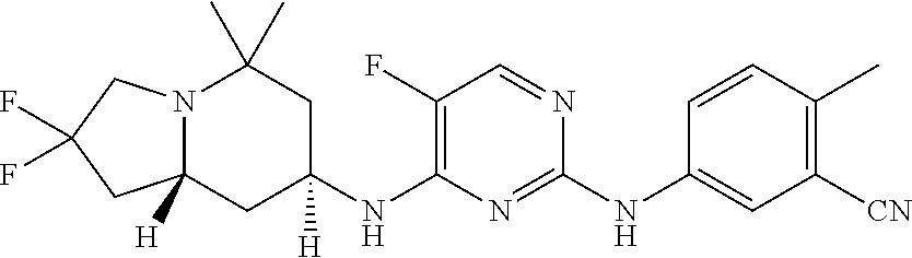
C1(F)=C(NC2([H])CC3([H])N(C(C)(C)C2)CC(F)(F)C3)N=C(NC2=CC([CN])=C(C)C=C2)N=C1
